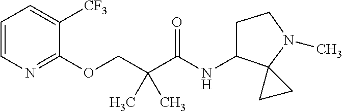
C1=CN=C(OCC(C(NC2CCN(C)C23CC3)=O)(C)C)C([CF3])=C1
